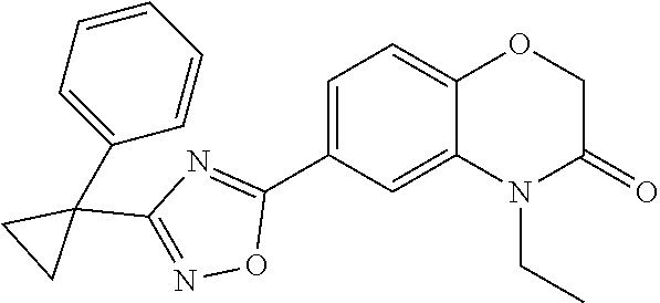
C1=C(C2=NC(C3(C4=CC=CC=C4)CC3)=NO2)C=C2C(=C1)OCC(=O)N2CC
